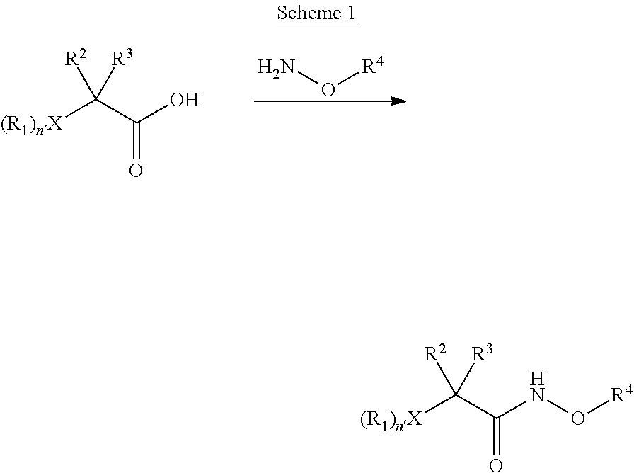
NO[R4].[(R1)nX]C(C(O)=O)([R2])[R3].[(R1)nX]C(C(NO[R4])=O)([R2])[R3]
